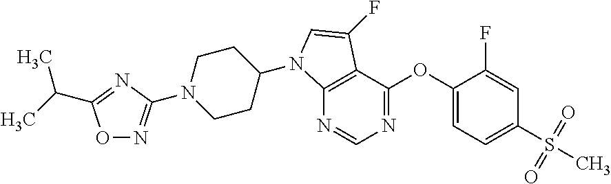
N1=CN=C(OC2=CC=C(S(=O)(=O)C)C=C2F)C2=C1N(C1CCN(C3=NOC(C(C)C)=N3)CC1)C=C2F
